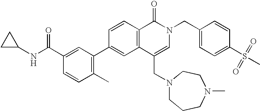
C1=CC(C2=C(C)C=CC(C(NC3CC3)=O)=C2)=CC2=C1C(=O)N(CC1=CC=C(S(C)(=O)=O)C=C1)C=C2CN1CCCN(C)CC1
